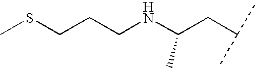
C(CCNC(CC(C)C)C)SC
